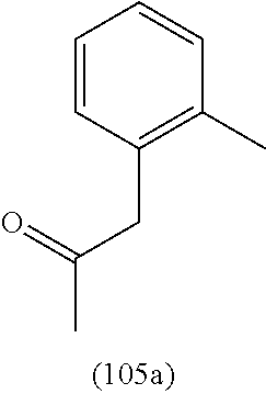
C1=CC(CC(C)=O)=C(C)C=C1
